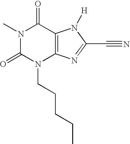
N1(C)C(=O)N(CCCCC)C2=C(C1=O)N([H])C(C#N)=N2
